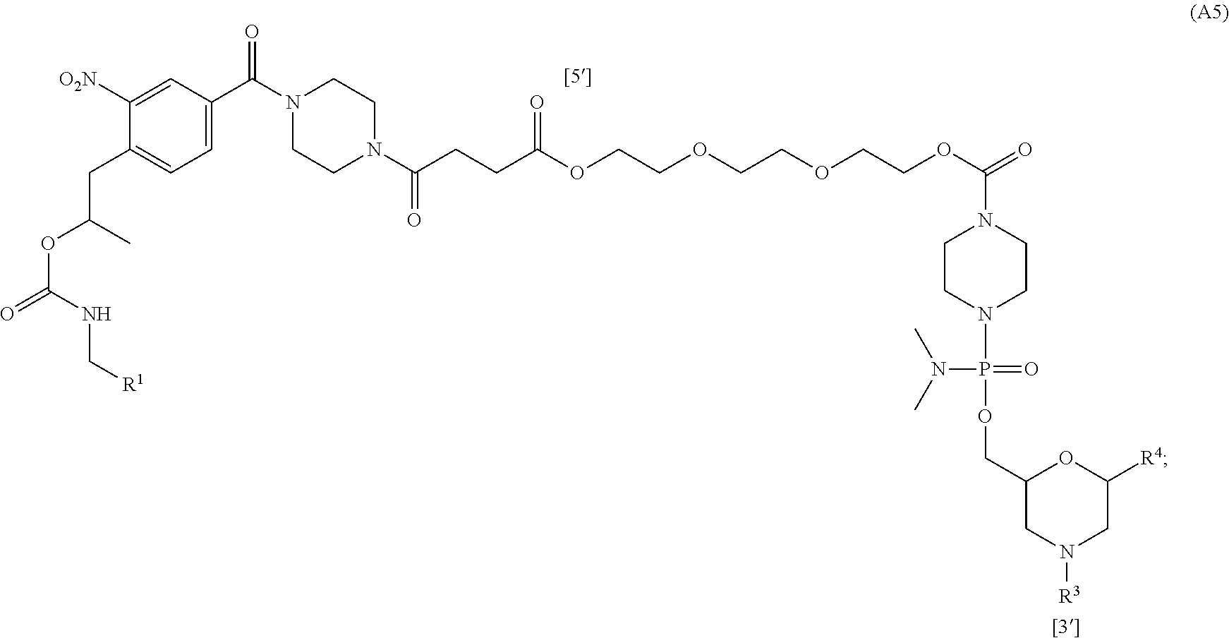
C1=C([O2N])C(CC(OC(=O)NC[R1])C)=CC=C1C(N1CCN(C(CCC(OCCOCCOCCOC(=O)N2CCN(P(OCC3CN([R3])CC([R4])O3)(=O)N(C)C)CC2)=O)=O)CC1)=O
